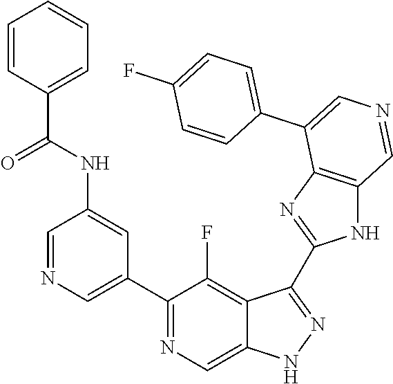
C1(C2=CN=CC(NC(=O)C3=CC=CC=C3)=C2)=NC=C2C(=C1F)C(C1=NC3=C(N1)C=NC=C3C1=CC=C(F)C=C1)=NN2
